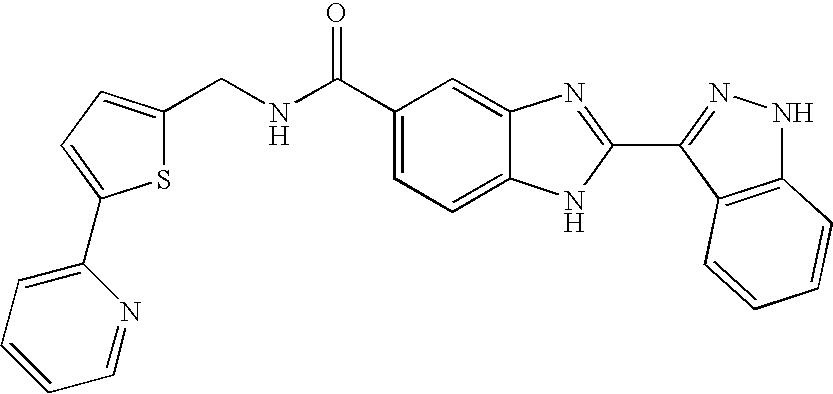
C1(C(NCC2=CC=C(C3=CC=CC=N3)S2)=O)=CC=C2C(=C1)N=C(C1=NNC3=C1C=CC=C3)N2
